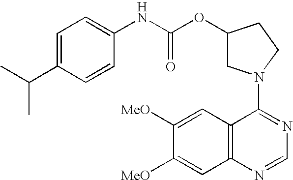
C1(N2CC(OC(NC3=CC=C(C(C)C)C=C3)=O)CC2)=NC=NC2=C1C=C([MeO])C([MeO])=C2
